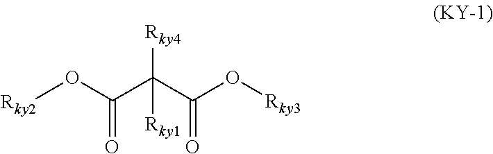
[Rky4]C(C(=O)O[Rky2])(C(O[Rky3])=O)[Rky1]
